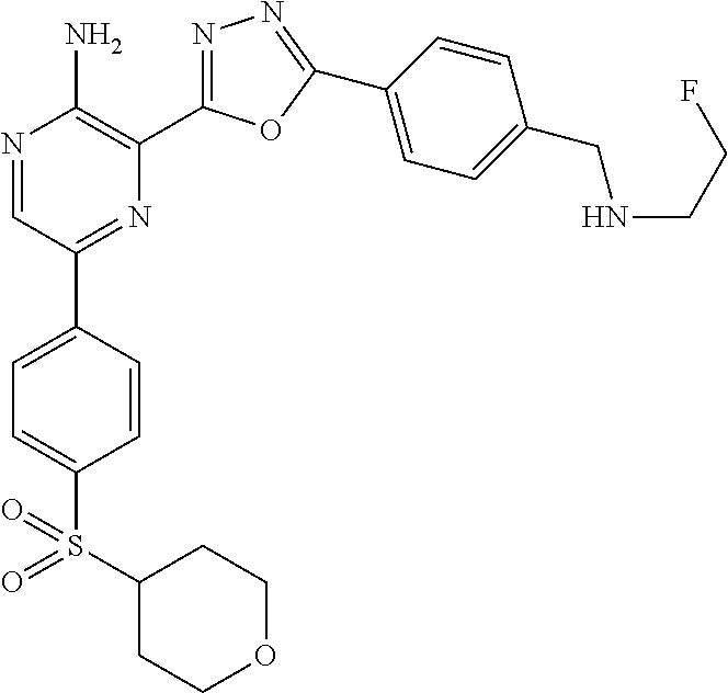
N1=CC(C2=CC=C(S(=O)(C3CCOCC3)=O)C=C2)=NC(C2=NN=C(C3=CC=C(CNCCF)C=C3)O2)=C1N
